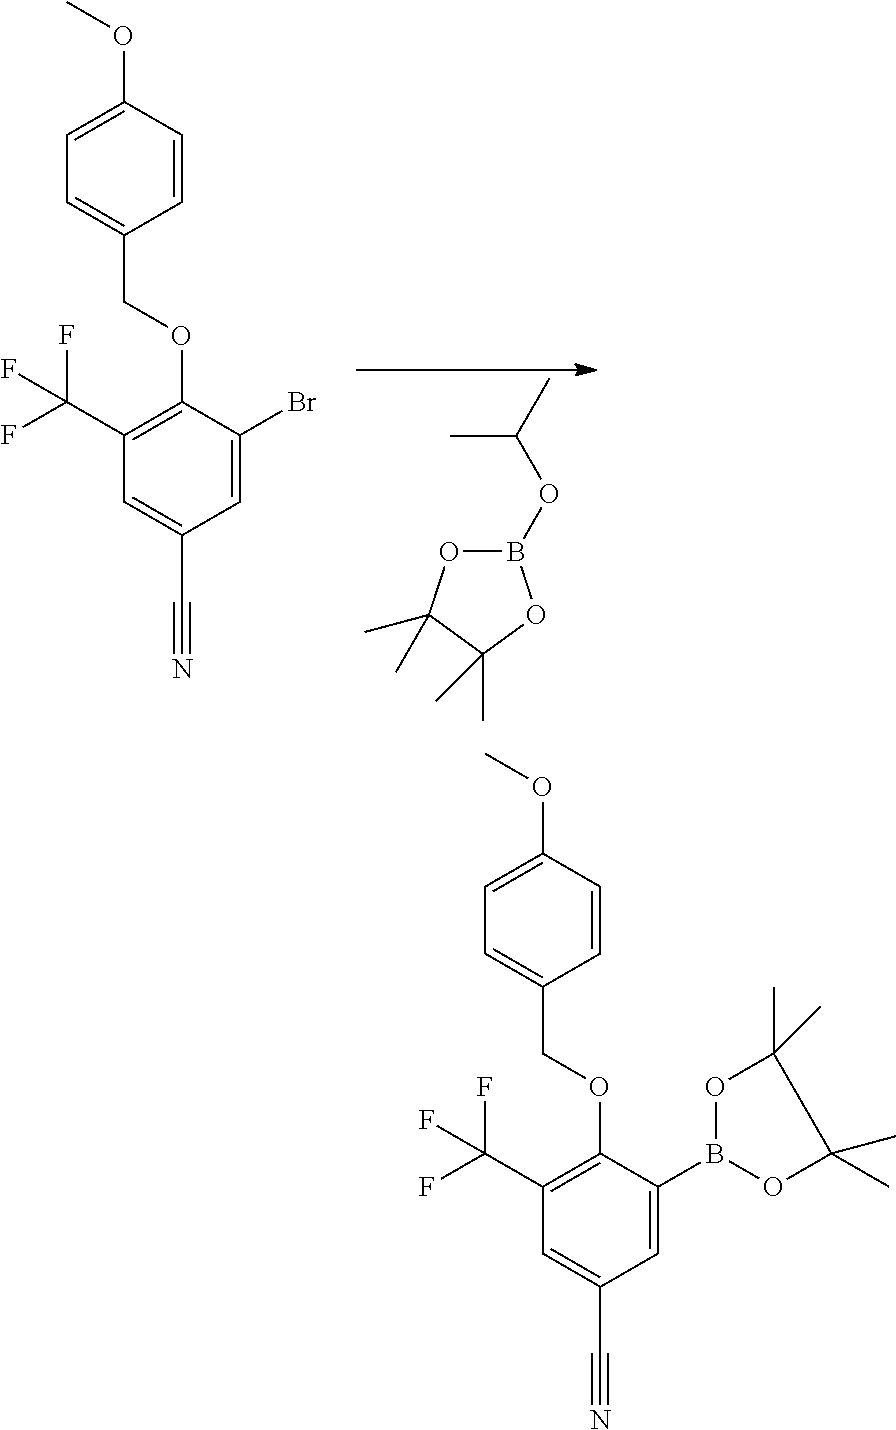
B1(OC(C)C)OC(C)(C)C(C)(C)O1.C1(C(F)(F)F)=C(OCC2=CC=C(OC)C=C2)C(Br)=CC(C#N)=C1.C1(C(F)(F)F)=C(OCC2=CC=C(OC)C=C2)C(B2OC(C)(C)C(C)(C)O2)=CC(C#N)=C1
